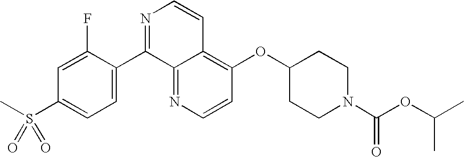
C1=CN=C2C(=C1OC1CCN(C(OC(C)C)=O)CC1)C=CN=C2C1=CC=C(S(C)(=O)=O)C=C1F
